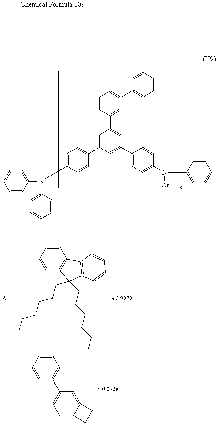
C1=C(N(C2=CC=CC=C2)C2=CC=CC=C2)C=CC(C2=CC(C3=CC(C4=CC=CC=C4)=CC=C3)=CC(C3=CC=C(N([Ar])C4=CC=CC=C4)C=C3)=C2)=C1.C1=CC(C)=CC2=C1C1=C(C2(CCCCCC)CCCCCC)C=CC=C1.C1=CC(C)=CC(C2=CC=C3C(=C2)CC3)=C1
